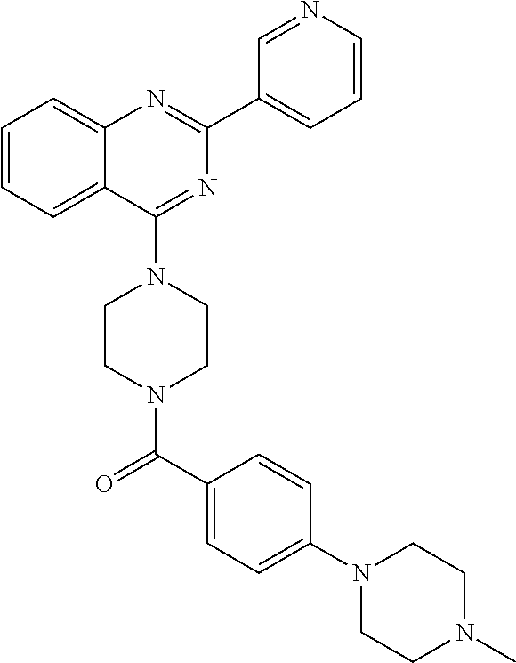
C1=CC=C2C(=C1)N=C(C1=CC=CN=C1)N=C2N1CCN(C(=O)C2=CC=C(N3CCN(C)CC3)C=C2)CC1
